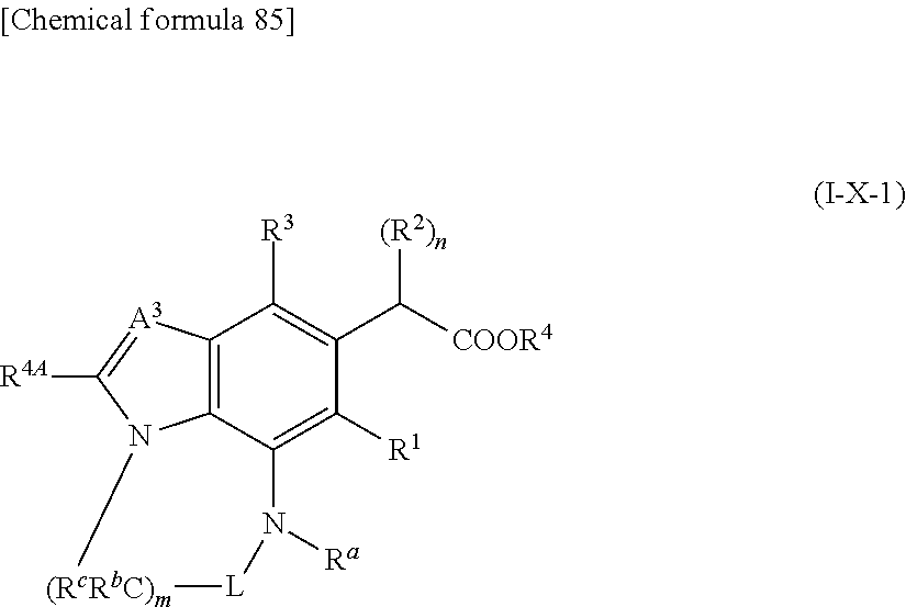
C12=C3C(=C([R1])C(C([COOR4])[(R2)n])=C1[R3])N([Ra])[L][(RcRbC)m]N3C([R4A])=[A3]2
